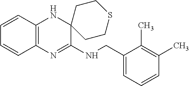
C1(CNC2=NC3=C(NC24CCSCC4)C=CC=C3)=CC=CC(C)=C1C
